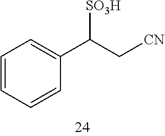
C1=CC=CC(C(C[CN])[SO3H])=C1
